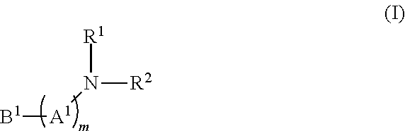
[B1][A1]N([R1])[R2]
